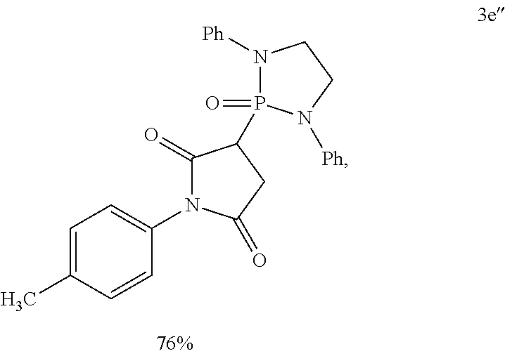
C1=C(C)C=CC(N2C(=O)C(P3(=O)N([Ph])CCN3[Ph])CC2=O)=C1
